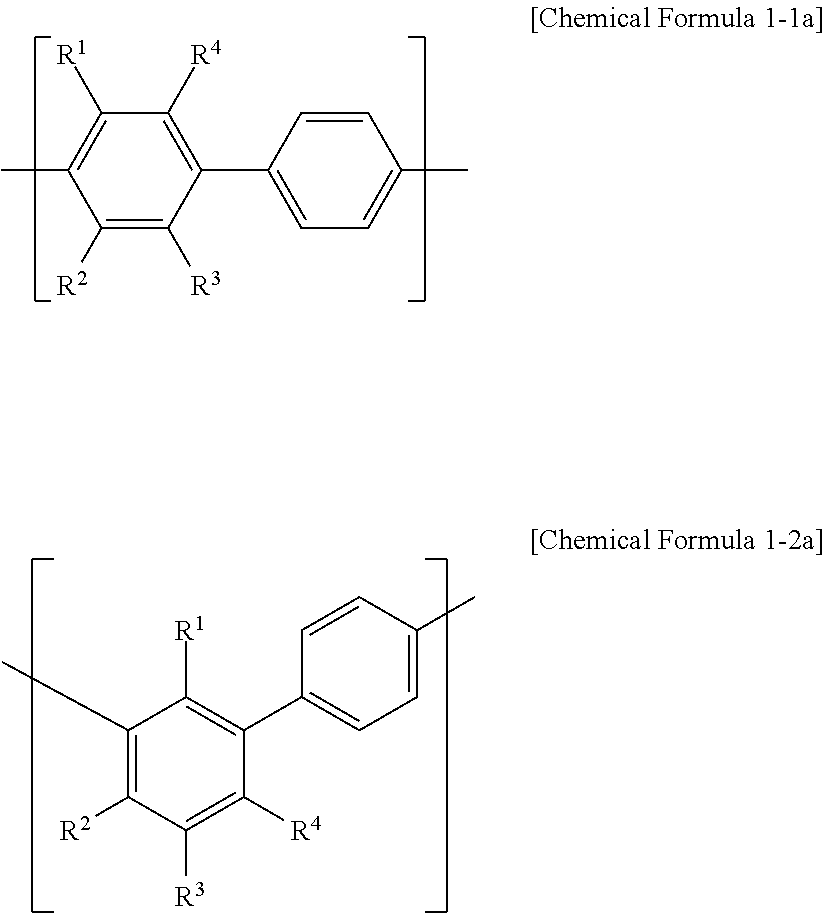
C1([R2])=C([R3])C(C2=CC=C(C)C=C2)=C([R4])C([R1])=C1C.C1(C)=C([R2])C([R3])=C([R4])C(C2=CC=C(C)C=C2)=C1[R1]
